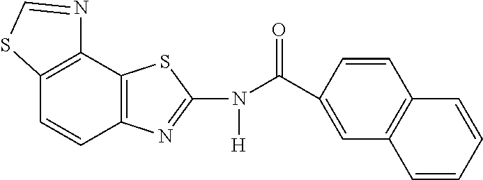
C12=C(C3=C(C=C1)N=C(N(C(C1=CC4=C(C=C1)C=CC=C4)=O)[H])S3)N=CS2
